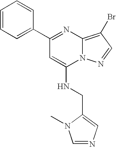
C1(C2=CC=CC=C2)=NC2=C(Br)C=NN2C(NCC2=CN=CN2C)=C1
